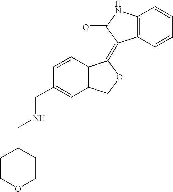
C1=CC(CNCC2CCOCC2)=CC2=C1C(=C1C3=C(C=CC=C3)NC1=O)OC2
